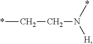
*CCN([H])*
